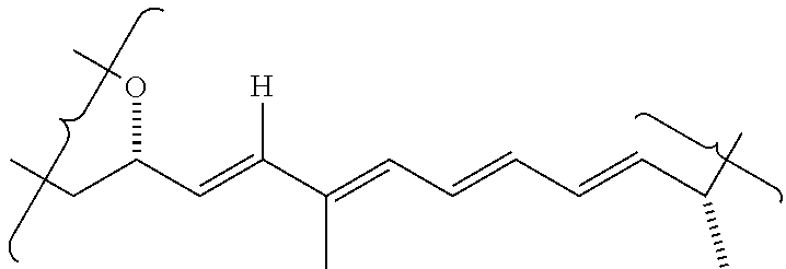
C(=CC(C)C)C=CC=C(C(=CC(CC)OC)[H])C
